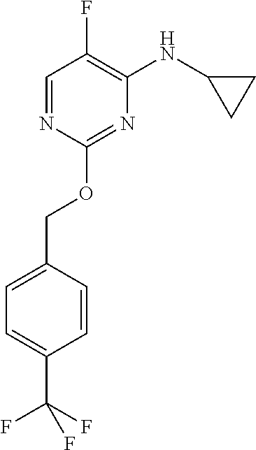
C1=C(COC2=NC(NC3CC3)=C(F)C=N2)C=CC(C(F)(F)F)=C1
